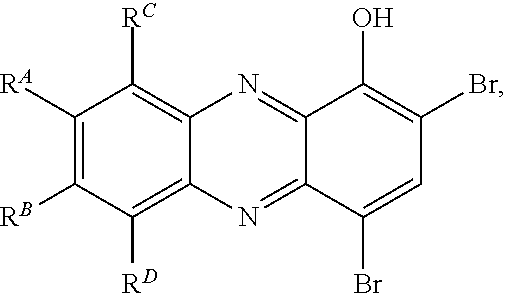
C1([RA])=C([RB])C([RD])=C2C(=C1[RC])N=C1C(=N2)C(Br)=CC(Br)=C1O
